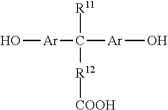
O[Ar]C([Ar]O)([R11])[R12][COOH]
